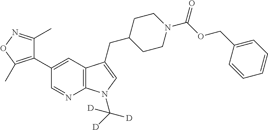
C1(C2=CC3=C(N=C2)N(C([D])([D])[D])C=C3CC2CCN(C(OCC3=CC=CC=C3)=O)CC2)=C(C)ON=C1C
